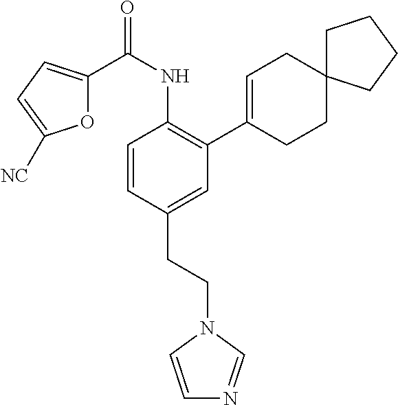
C1=CC(CCN2C=CN=C2)=CC(C2=CCC3(CC2)CCCC3)=C1NC(C1=CC=C([NC])O1)=O
